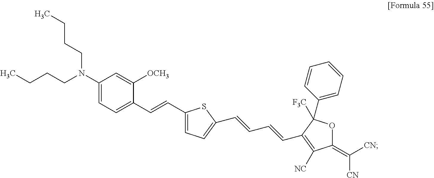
C1(N(CCCC)CCCC)=CC=C(C=CC2=CC=C(C=CC=CC3=C([NC])C(=C([CN])[CN])OC3(C3=CC=CC=C3)[F3C])S2)C([OCH3])=C1
